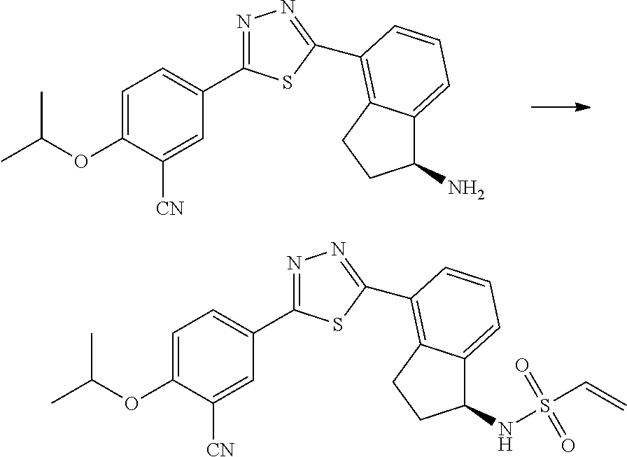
O(C1=CC=C(C2=NN=C(C3=C4C(=CC=C3)C(N)CC4)S2)C=C1[CN])C(C)C.O(C1=CC=C(C2=NN=C(C3=C4C(=CC=C3)C(NS(C=C)(=O)=O)CC4)S2)C=C1[CN])C(C)C
